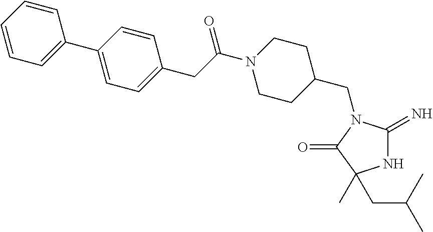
N1C(=N)N(CC2CCN(C(=O)CC3=CC=C(C4=CC=CC=C4)C=C3)CC2)C(=O)C1(CC(C)C)C
